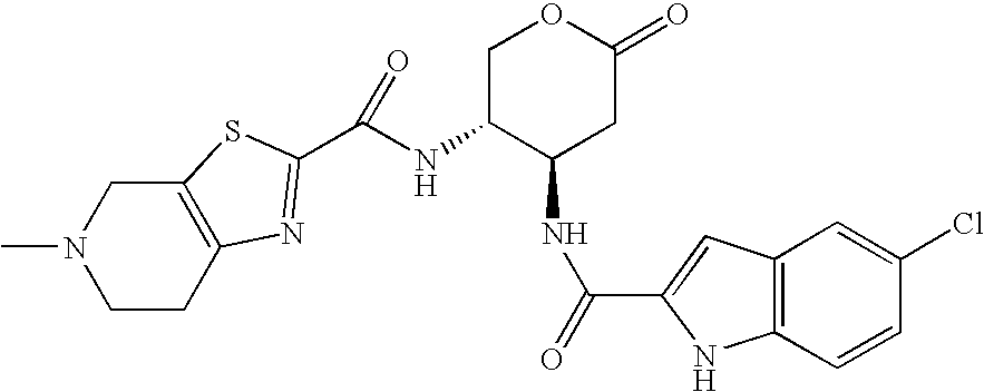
C1CC2=C(CN1C)SC(C(NC1C(NC(=O)C3=CC4=C(C=CC(Cl)=C4)N3)CC(=O)OC1)=O)=N2
